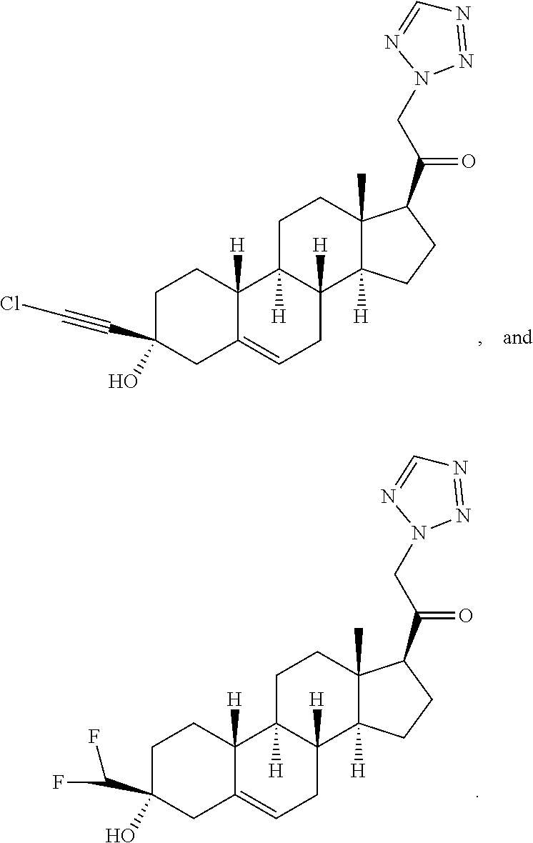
[H]C12C3([H])C(C)(CCC1([H])C1([H])C(=CC2)CC(O)(C(F)F)CC1)C(C(=O)CN1N=NC=N1)CC3.[H]C12C3([H])C(C)(CCC1([H])C1([H])C(=CC2)CC(O)(C#CCl)CC1)C(C(=O)CN1N=NC=N1)CC3
